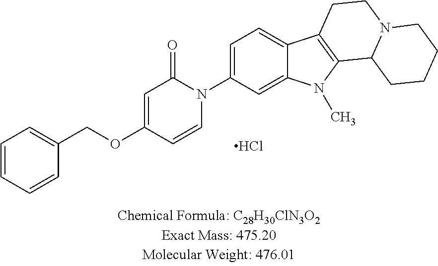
C1=C(N2C(=O)C=C(OCC3=CC=CC=C3)C=C2)C=C2C(=C1)C1=C(N2C)C2N(CC1)CCCC2.Cl
